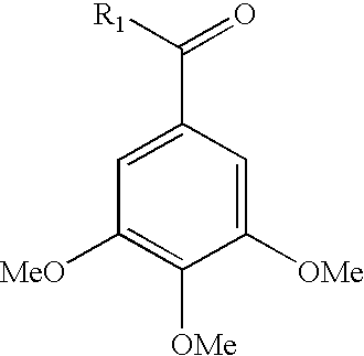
C1=C(C([R1])=O)C=C([OMe])C([OMe])=C1[MeO]
